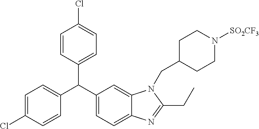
C1(C(C2=CC=C3C(=C2)N(CC2CCN([SO2CF3])CC2)C(CC)=N3)C2=CC=C(Cl)C=C2)=CC=C(Cl)C=C1
